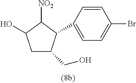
C1C(CO)C(C2=CC=C(Br)C=C2)C([NO2])C1O
